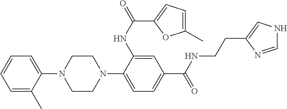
C1CN(C2=CC=C(C(NCCC3=CNC=N3)=O)C=C2NC(=O)C2=CC=C(C)O2)CCN1C1=CC=CC=C1C
